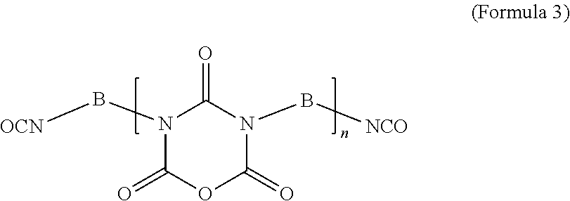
N1(B[OCN])C(=O)OC(=O)N(B[NCO])C1=O
